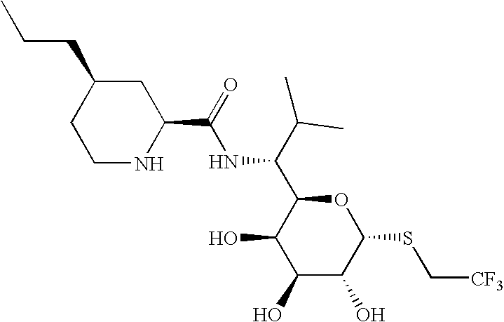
C1(O)C(O)C(SC[CF3])OC(C(C(C)C)NC(=O)C2CC(CCC)CCN2)C1O
